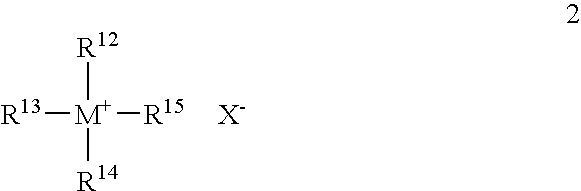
[R12][M+]([R15])([R13])[R14]
